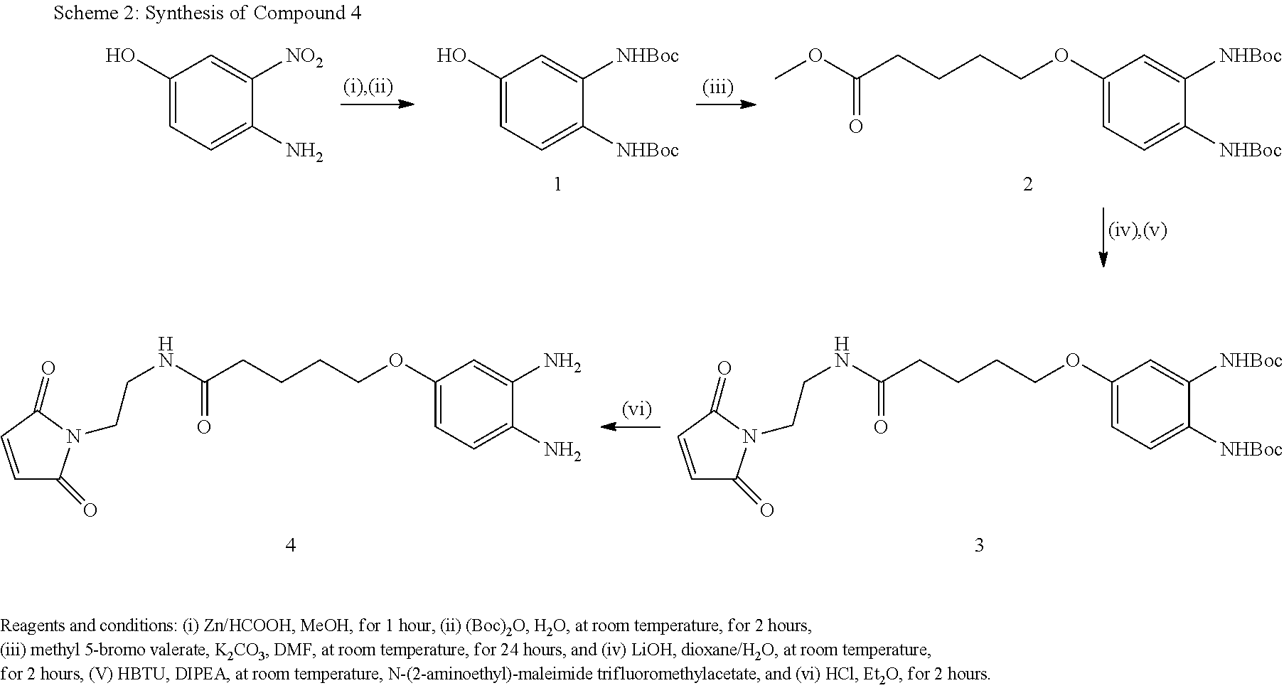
COC(CCCCOC1=CC=C([NHBoc])C([NHBoc])=C1)=O.OC1=CC=C(N)C([NO2])=C1.OC1=CC=C([NHBoc])C([NHBoc])=C1.C1=CC(=O)N(CCNC(CCCCOC2=CC=C(N)C(N)=C2)=O)C1=O.C1=CC(=O)N(CCNC(CCCCOC2=CC=C([NHBoc])C([NHBoc])=C2)=O)C1=O
